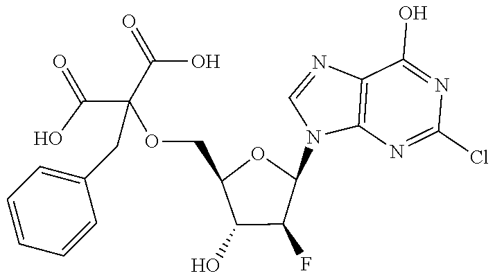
C12=C(N=C(Cl)N=C1O)N(C1OC(COC(C(=O)O)(C(=O)O)CC3=CC=CC=C3)C(O)C1F)C=N2
